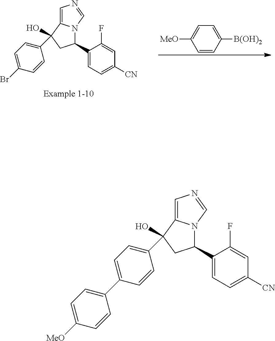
C1=C2N(C=N1)C(C1=CC=C([CN])C=C1F)CC2(C1=CC=C(C2=CC=C([MeO])C=C2)C=C1)O.C1=CC([B(OH)2])=CC=C1[MeO].C1=C2N(C=N1)C(C1=CC=C([CN])C=C1F)CC2(C1=CC=C(Br)C=C1)O
